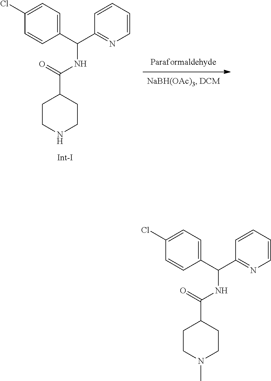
C1CNCCC1C(NC(C1=NC=CC=C1)C1=CC=C(Cl)C=C1)=O.C1CN(C)CCC1C(NC(C1=NC=CC=C1)C1=CC=C(Cl)C=C1)=O
